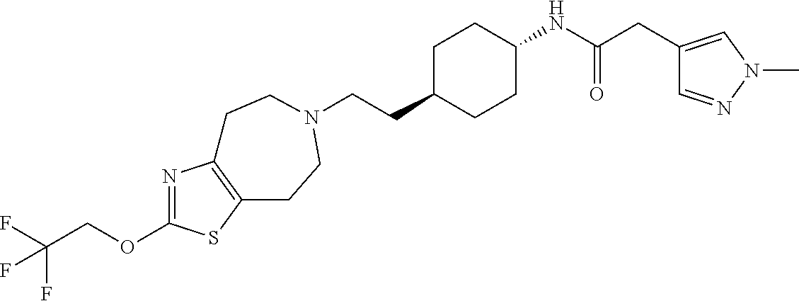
C(CC1CCC(NC(CC2=CN(C)N=C2)=O)CC1)N1CCC2=C(N=C(OCC(F)(F)F)S2)CC1
